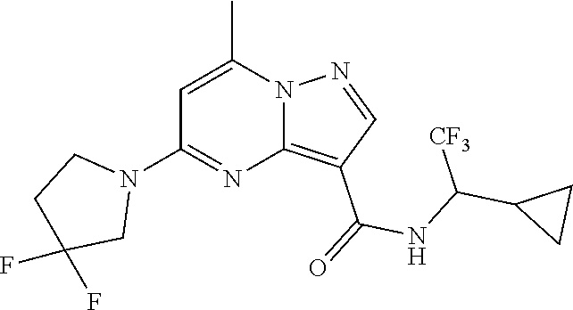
C12=C(C(=O)NC(C3CC3)[CF3])C=NN1C(C)=CC(N1CCC(F)(F)C1)=N2
